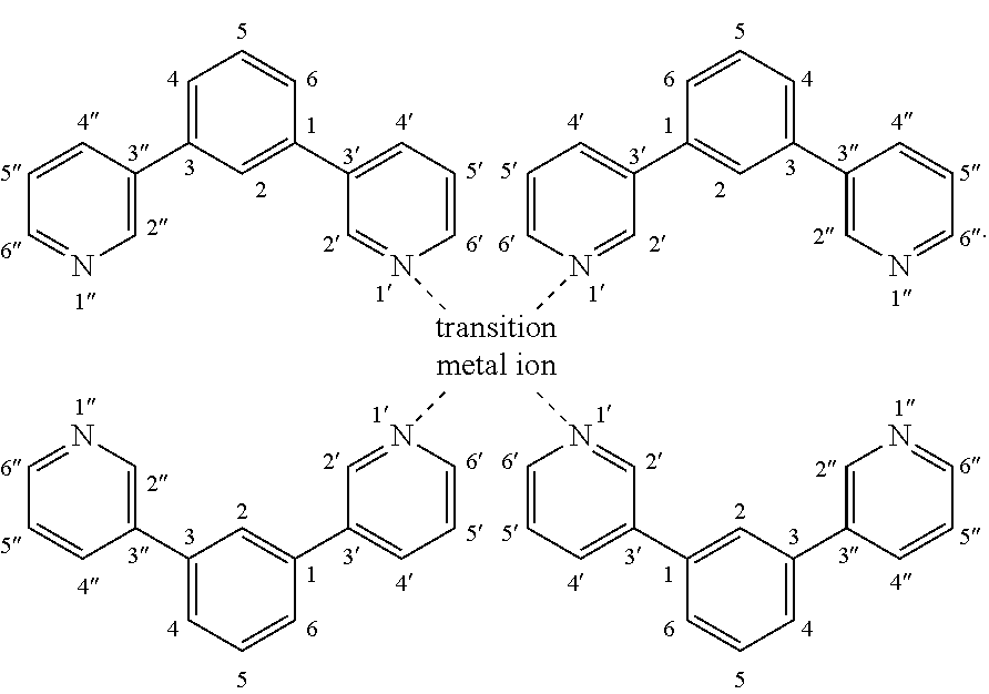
C1=C(C2=CN=CC=C2)C=C(C2=CC=CN(C)=C2)C=C1.C1=C(C2=CN=CC=C2)C=C(C2=CC=CN(C)=C2)C=C1.C1=C(C2=CN=CC=C2)C=C(C2=CC=CN(C)=C2)C=C1.C1=C(C2=CN=CC=C2)C=C(C2=CC=CN(C)=C2)C=C1
